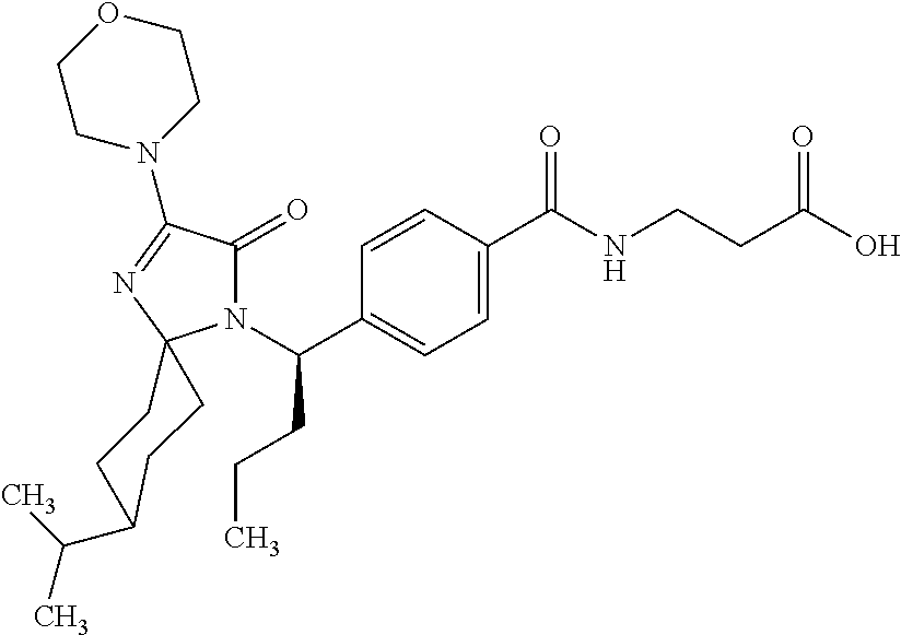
C1=C(C(=O)NCCC(=O)O)C=CC(C(N2C(=O)C(N3CCOCC3)=NC23CCC(C(C)C)CC3)CCC)=C1
